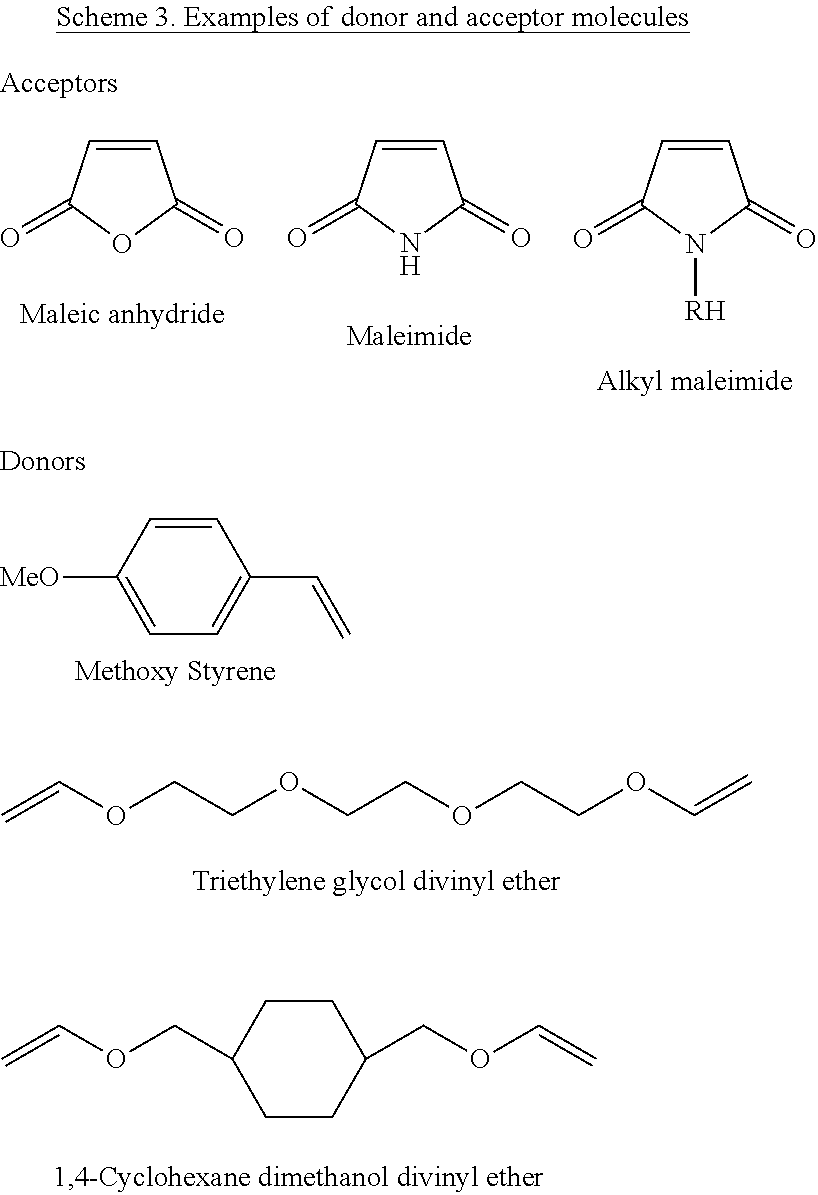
C=COCCOCCOCCOC=C.C1CC(COC=C)CCC1COC=C.C1=CC(=O)NC1=O.C1=CC(=O)OC1=O.C1=CC(=O)N([RH])C1=O.C1=C([MeO])C=CC(C=C)=C1
